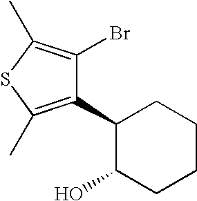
C1(C2=C(C)SC(C)=C2Br)C(O)CCCC1
